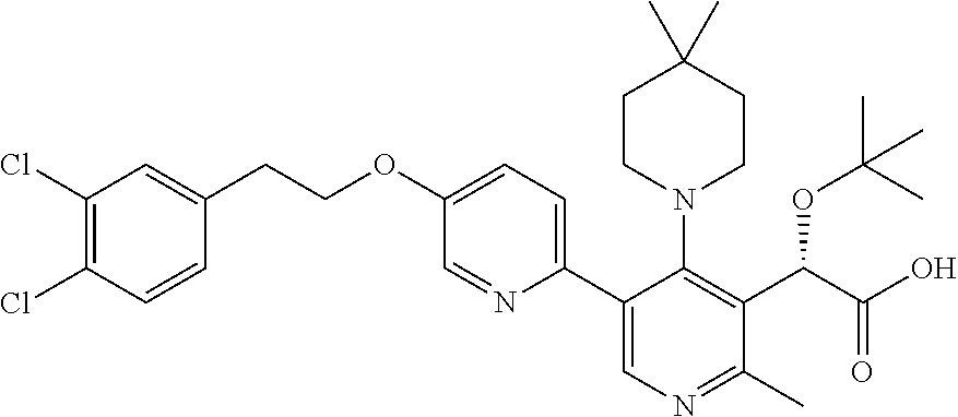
C1CN(C2=C(C(C(O)=O)OC(C)(C)C)C(C)=NC=C2C2=CC=C(OCCC3=CC(Cl)=C(Cl)C=C3)C=N2)CCC1(C)C
